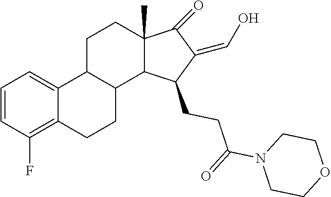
C1=CC(F)=C2C(=C1)C1CCC3(C)C(=O)C(=CO)C(CCC(N4CCOCC4)=O)C3C1CC2
